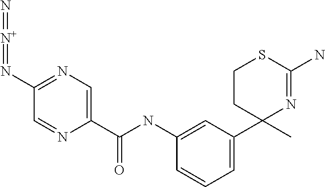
N1=C(N)SCCC1(C1=CC=CC(NC(C2=CN=C(N=[N+]=N)C=N2)=O)=C1)C
